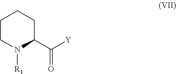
[Y]C(=O)C1N([R1])CCCC1
